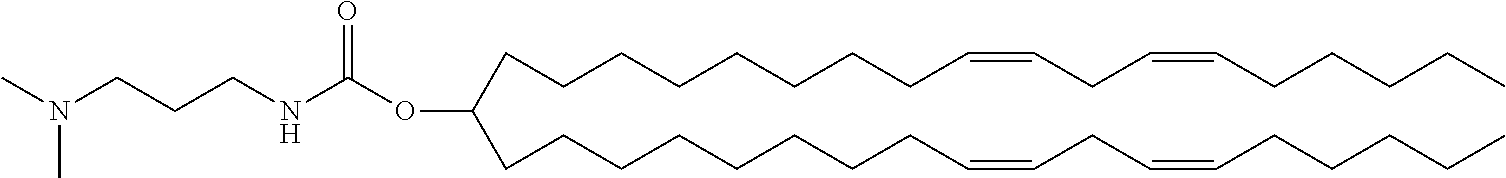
C(CCCCCCCCC=CCC=CCCCCC)(CCCCCCCCC=CCC=CCCCCC)OC(NCCCN(C)C)=O
